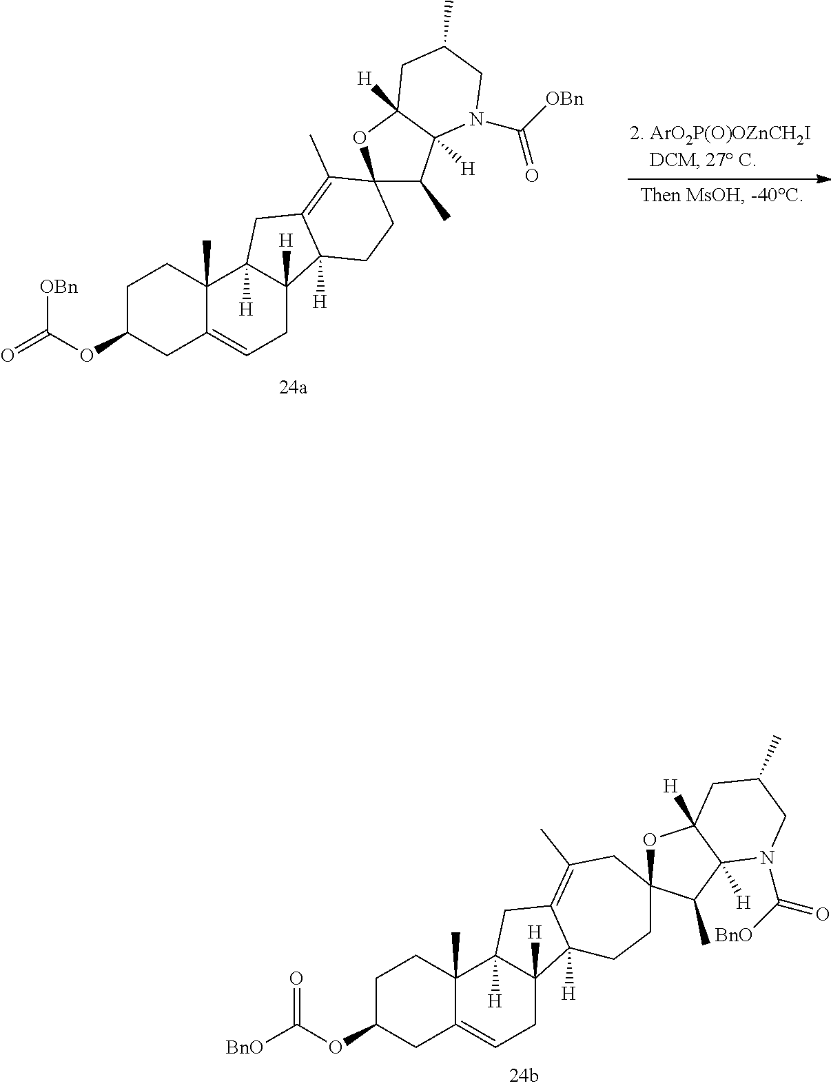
C1C(OC(=O)[OBn])CC2=CCC3([H])C([H])(C2(C)C1)CC1=C(C)C2(CCC31[H])C(C)C1([H])C([H])(O2)CC(C)CN1C(=O)[OBn].C1C(OC([BnO])=O)CC2=CCC3([H])C([H])(C2(C)C1)CC1=C(C)CC2(CCC31[H])OC1([H])C([H])(C2C)N(C(=O)[BnO])CC(C)C1
